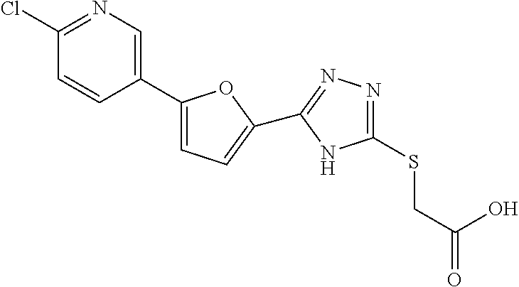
C1(Cl)=NC=C(C2=CC=C(C3=NN=C(SCC(=O)O)N3)O2)C=C1
